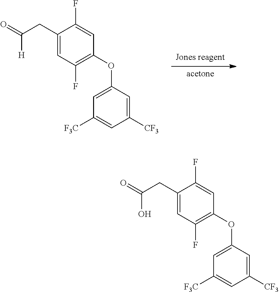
[acetone].[Jones reagent].C1(CC(=O)[H])=CC(F)=C(OC2=CC([F3C])=CC([CF3])=C2)C=C1F.C1(CC(=O)O)=CC(F)=C(OC2=CC([F3C])=CC([CF3])=C2)C=C1F
